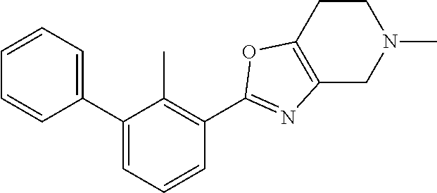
C1=CC=C(C2=CC=CC(C3=NC4=C(CCN(C)C4)O3)=C2C)C=C1
